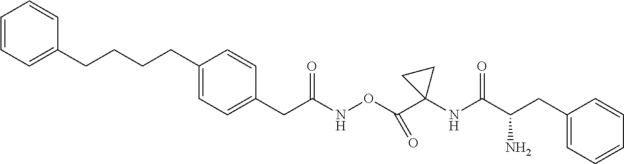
C1=CC=C(CCCCC2=CC=C(CC(NOC(C3(NC(C(CC4=CC=CC=C4)N)=O)CC3)=O)=O)C=C2)C=C1
